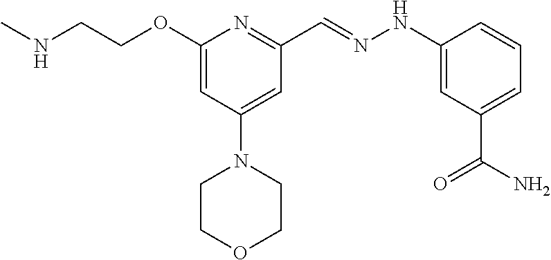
N(C)CCOC1=CC(N2CCOCC2)=CC(C=NNC2=CC(C(N)=O)=CC=C2)=N1
